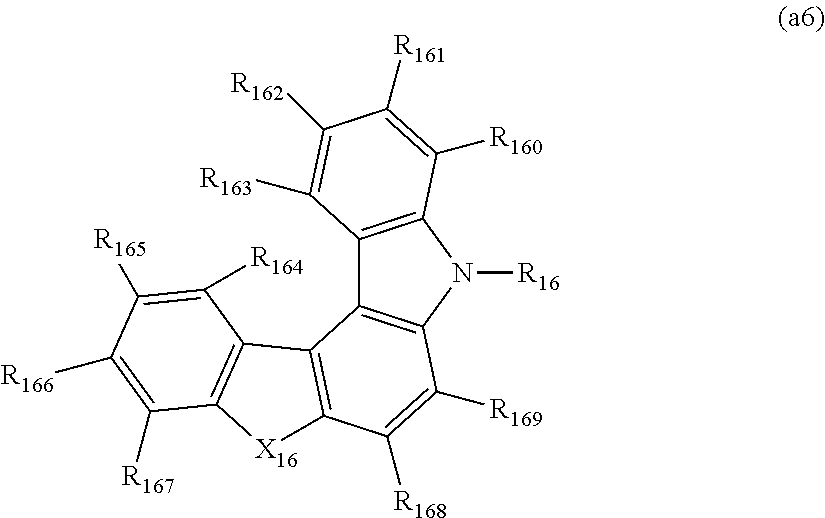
C12=C(N([R16])C3=C1C1=C(C([R168])=C3[R169])[X16]C3=C1C([R164])=C([R165])C([R166])=C3[R167])C([R160])=C([R161])C([R162])=C2[R163]
